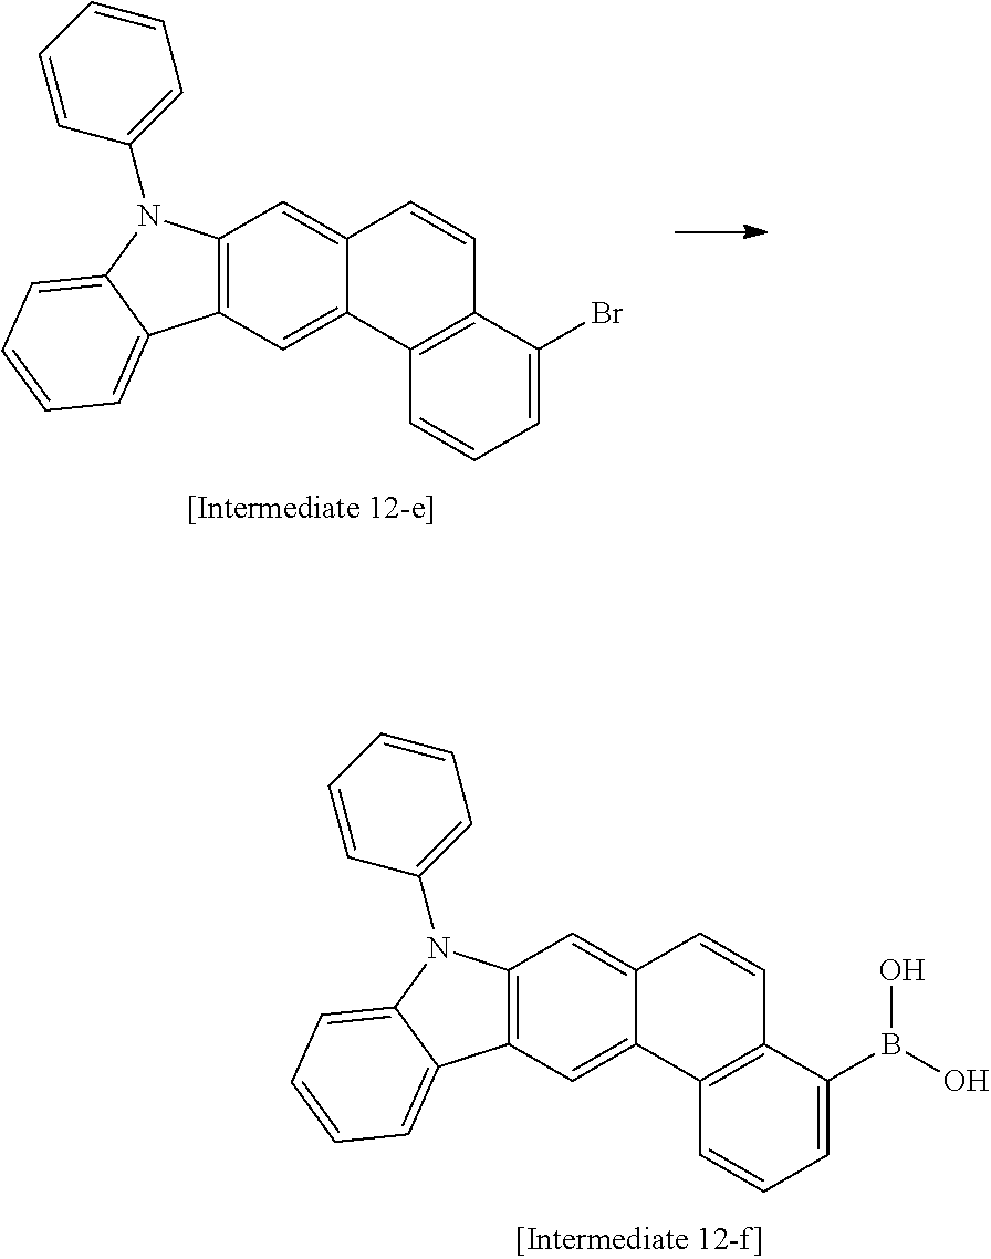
C1=C(B(O)O)C2=C(C=C1)C1=CC3=C(C=C1C=C2)N(C1=CC=CC=C1)C1=CC=CC=C31.C1=C(Br)C2=C(C=C1)C1=CC3=C(C=C1C=C2)N(C1=CC=CC=C1)C1=CC=CC=C31
